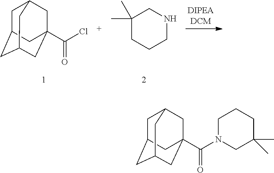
C1C2CC3CC(C(Cl)=O)(CC1C3)C2.C1(C)(C)CCCNC1.C1C2CC3CC(C(N4CC(C)(C)CCC4)=O)(CC1C3)C2
